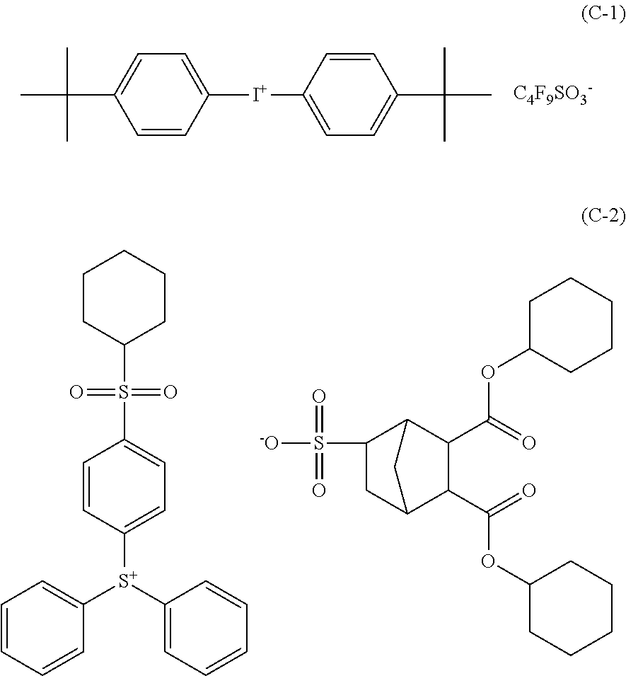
C1=CC([I+]C2=CC=C(C(C)(C)C)C=C2)=CC=C1C(C)(C)C.[C4F9SO3-].C1=CC=CC([S+](C2=CC=CC=C2)C2=CC=C(S(C3CCCCC3)(=O)=O)C=C2)=C1.C1(C(OC2CCCCC2)=O)C2C(S([-O])(=O)=O)CC(C1C(OC1CCCCC1)=O)C2
